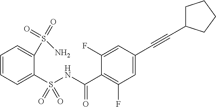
C1=CC=C(S(NC(C2=C(F)C=C(C#CC3CCCC3)C=C2F)=O)(=O)=O)C(S(=O)(=O)N)=C1
